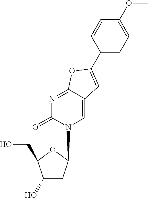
C1(C2=CC3=CN(C4CC(O)C(CO)O4)C(=O)N=C3O2)=CC=C(OC)C=C1
